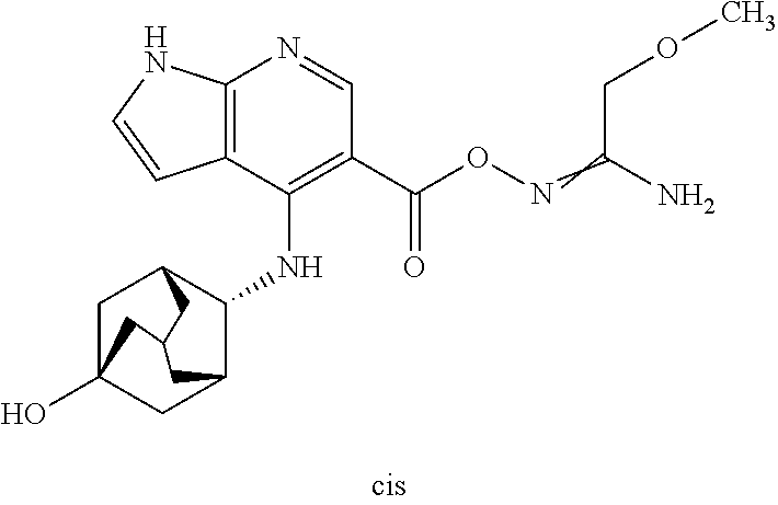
C12=C(NC=C1)N=CC(C(ON=C(N)COC)=O)=C2NC1C2CC3(O)CC1CC(C3)C2
